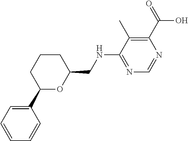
C1=CC(C2OC(CNC3=NC=NC(C(=O)O)=C3C)CCC2)=CC=C1
